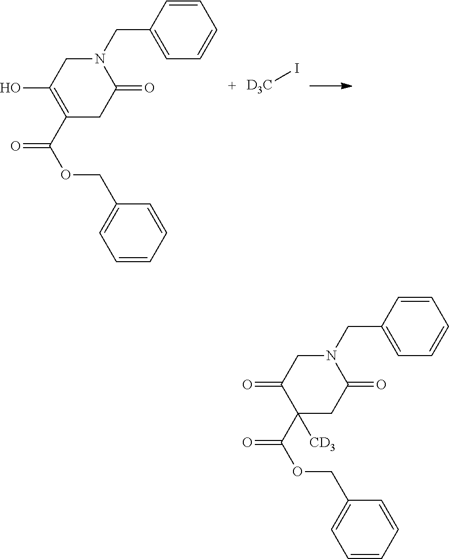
N1(CC2=CC=CC=C2)CC(O)=C(C(OCC2=CC=CC=C2)=O)CC1=O.[D3C]I.N1(CC2=CC=CC=C2)CC(=O)C(C(OCC2=CC=CC=C2)=O)([CD3])CC1=O
